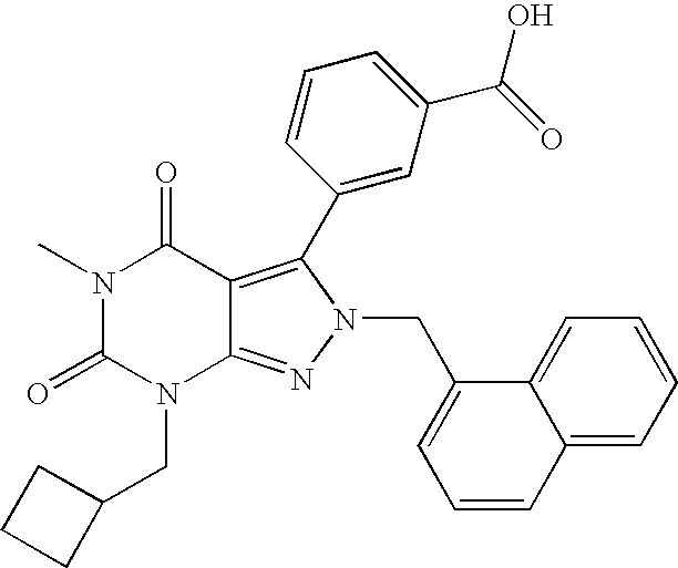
N1(C)C(=O)N(CC2CCC2)C2=NN(CC3=CC=CC4=CC=CC=C34)C(C3=CC(C(=O)O)=CC=C3)=C2C1=O
